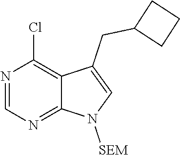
N1=CN=C2C(=C1Cl)C(CC1CCC1)=CN2[SEM]
